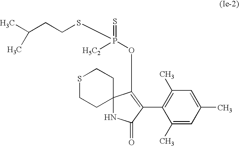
S1CCC2(CC1)NC(=O)C(C1=C(C)C=C(C)C=C1C)=C2OP([H5C2])(=S)SCCC(C)C
